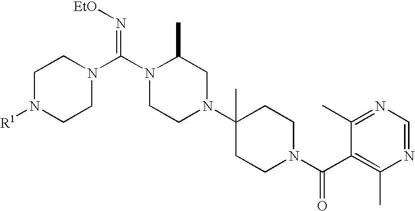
C1N([R1])CCN(C(N2CCN(C3(C)CCN(C(C4=C(C)N=CN=C4C)=O)CC3)CC2C)=N[EtO])C1
